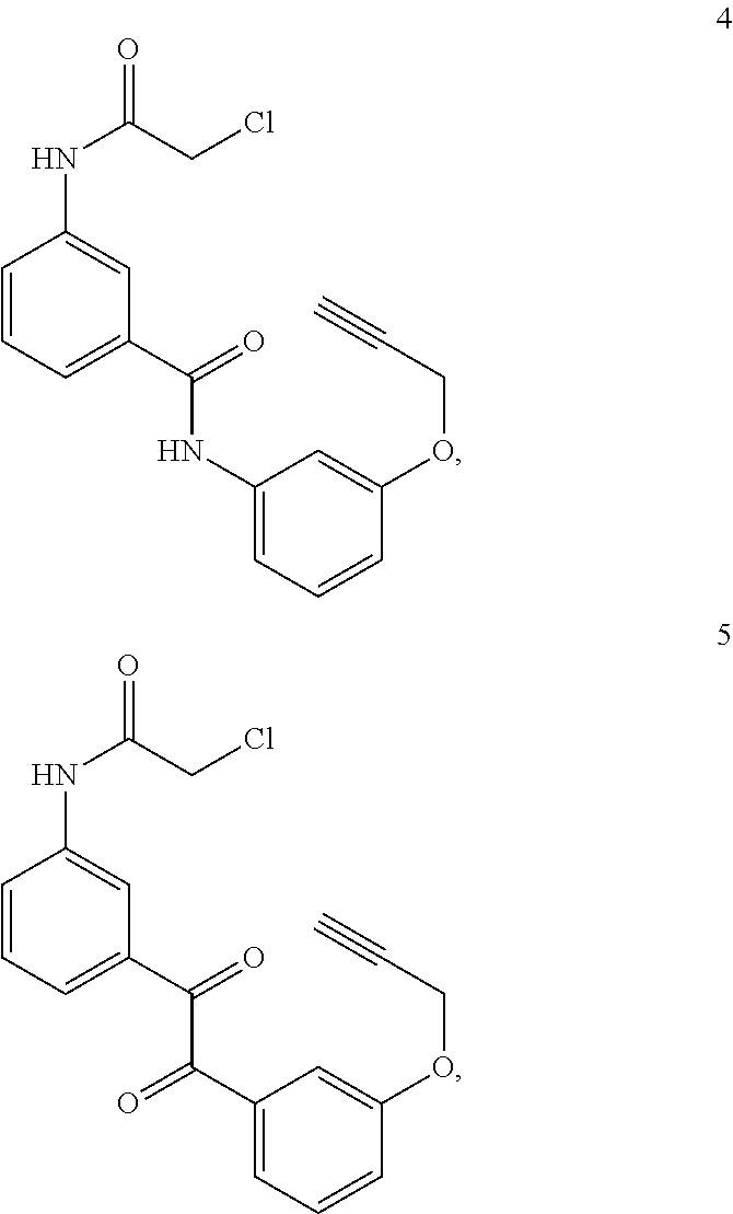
C1(NC(C2=CC=CC(NC(CCl)=O)=C2)=O)=CC=CC(OCC#C)=C1.C1(C(C(C2=CC=CC(NC(CCl)=O)=C2)=O)=O)=CC=CC(OCC#C)=C1
